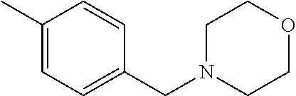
C1(C)=CC=C(CN2CCOCC2)C=C1
